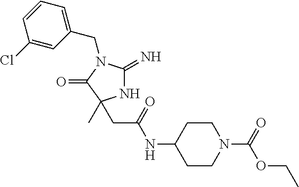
N1C(=N)N(CC2=CC=CC(Cl)=C2)C(=O)C1(C)CC(NC1CCN(C(=O)OCC)CC1)=O
